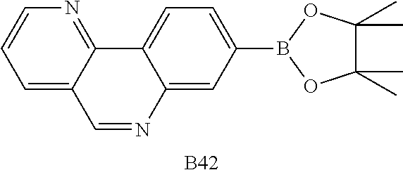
C12=CC(B3OC(C)(C)C(C)(C)O3)=CC=C1C1=NC=CC=C1C=N2.[B42]
